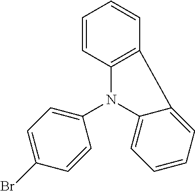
C1=CC2=C(C=C1)C1=CC=CC=C1N2C1=CC=C(Br)C=C1
